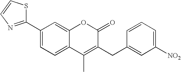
C1(C2=NC=CS2)=CC=C2C(=C1)OC(=O)C(CC1=CC([NO2])=CC=C1)=C2C
